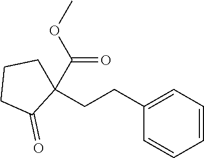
C1(CCC2(C(OC)=O)CCCC2=O)=CC=CC=C1
